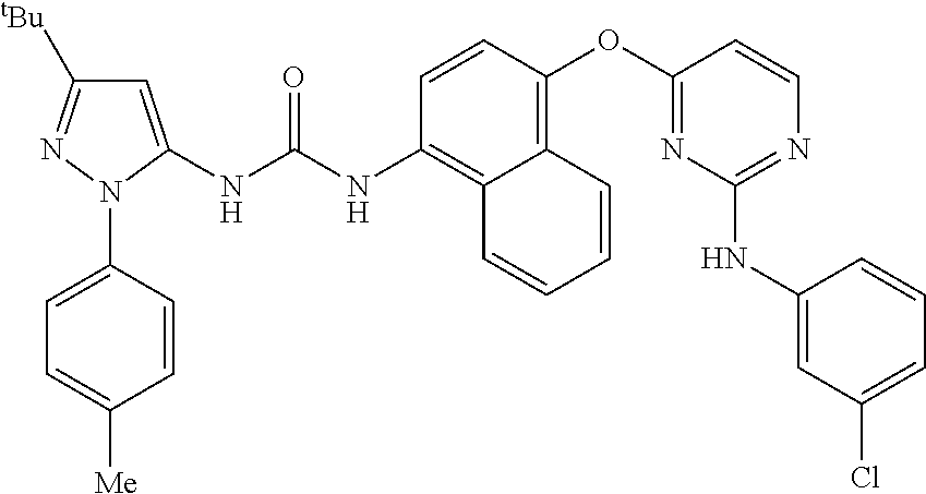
C1=CN=C(NC2=CC(Cl)=CC=C2)N=C1OC1=C2C(=C(NC(NC3=CC([tBu])=NN3C3=CC=C([Me])C=C3)=O)C=C1)C=CC=C2
